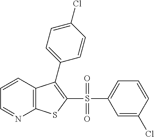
C1=CC2=C(N=C1)SC(S(C1=CC=CC(Cl)=C1)(=O)=O)=C2C1=CC=C(Cl)C=C1
